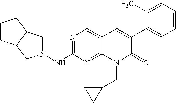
N1=C(NN2CC3C(C2)CCC3)N=C2C(=C1)C=C(C1=CC=CC=C1C)C(=O)N2CC1CC1
